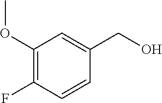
C1(OC)=C(F)C=CC(CO)=C1
